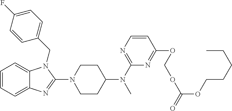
C1=CC=C2C(=C1)N(CC1=CC=C(F)C=C1)C(N1CCC(N(C3=NC=CC(OCOC(=O)OCCCCC)=N3)C)CC1)=N2
